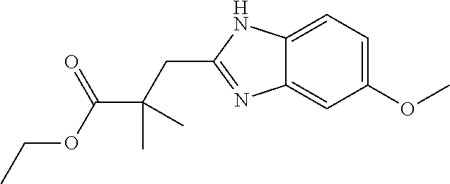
C1(OC)=CC=C2C(=C1)N=C(CC(C(=O)OCC)(C)C)N2
